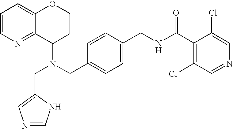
N(CC1=CC=C(CNC(C2=C(Cl)C=NC=C2Cl)=O)C=C1)(C1CCOC2=CC=CN=C12)CC1=CN=CN1
